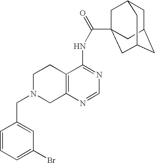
C1N(CC2=CC(Br)=CC=C2)CC2=C(C1)C(NC(=O)C13CC4CC(CC(C1)C4)C3)=NC=N2
